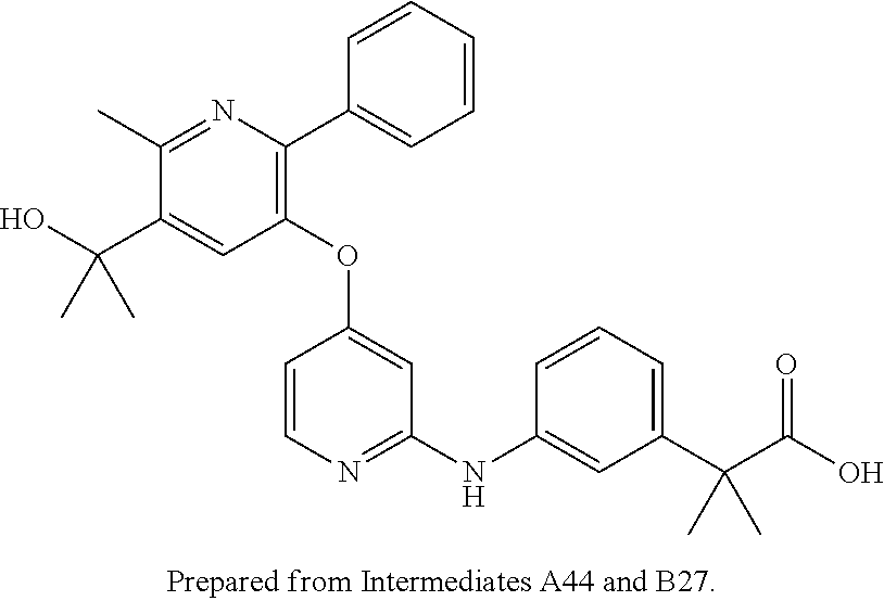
C1(OC2=CC(NC3=CC(C(C(O)=O)(C)C)=CC=C3)=NC=C2)=C(C2=CC=CC=C2)N=C(C)C(C(O)(C)C)=C1
